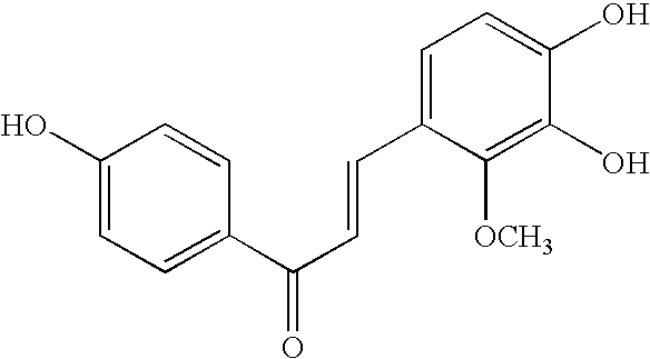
C1(O)=CC=C(C(C=CC2=CC=C(O)C(O)=C2[OCH3])=O)C=C1
